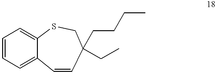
C12=CC=CC=C1C=CC(CCCC)(CC)CS2
